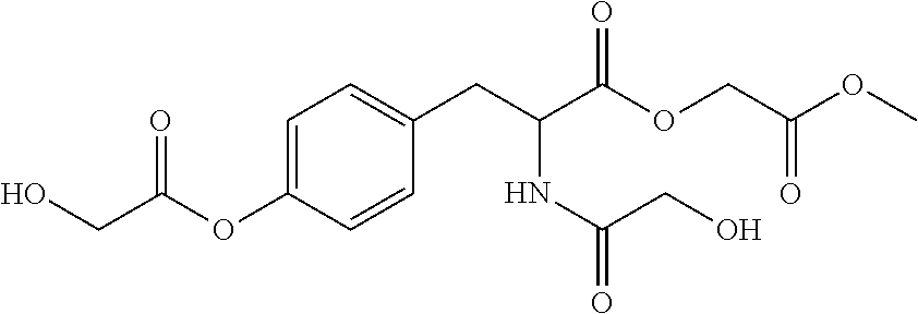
C1=C(OC(CO)=O)C=CC(CC(NC(CO)=O)C(OCC(OC)=O)=O)=C1
